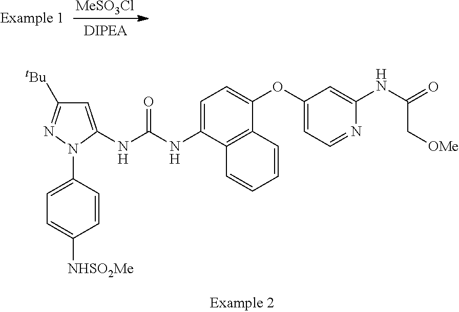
[MeSO3Cl].C1=C(NC(NC2=CC=C(OC3=CC=NC(NC(=O)C[OMe])=C3)C3=C2C=CC=C3)=O)N(C2=CC=C([NHSO2Me])C=C2)N=C1[tBu]
